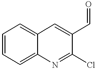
C1=CC=C2C(=C1)C=C(C=O)C(Cl)=N2
